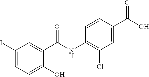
C1(I)=CC=C(O)C(C(NC2=C(Cl)C=C(C(O)=O)C=C2)=O)=C1
